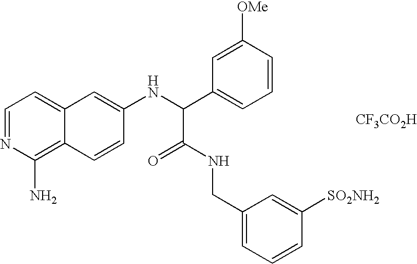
C1=NC(N)=C2C(=C1)C=C(NC(C1=CC=CC([OMe])=C1)C(=O)NCC1=CC=CC([SO2NH2])=C1)C=C2.[CF3CO2H]
